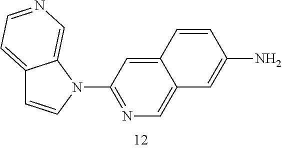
C12=CC=NC=C1N(C1=NC=C3C(=C1)C=CC(N)=C3)C=C2
